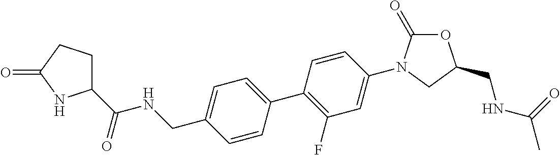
C1=CC(C2=C(F)C=C(N3C(=O)OC(CNC(=O)C)C3)C=C2)=CC=C1CNC(C1CCC(=O)N1)=O
